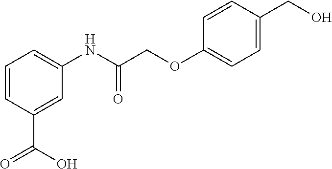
C1=CC(C(=O)O)=CC(NC(COC2=CC=C(CO)C=C2)=O)=C1
